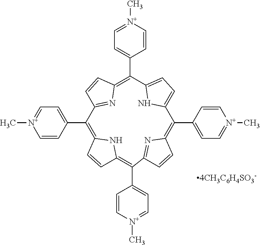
C12=C(C3=CC=[N+](C)C=C3)C3=CC=C(N3)C(C3=CC=[N+](C)C=C3)=C3N=C(C=C3)C(C3=CC=[N+](C)C=C3)=C3C=CC(=C(C4=CC=[N+](C)C=C4)C(=N1)C=C2)N3
